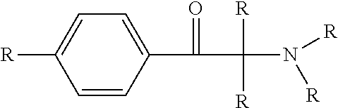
C1(C(=O)C([R])(N([R])[R])[R])=CC=C([R])C=C1
